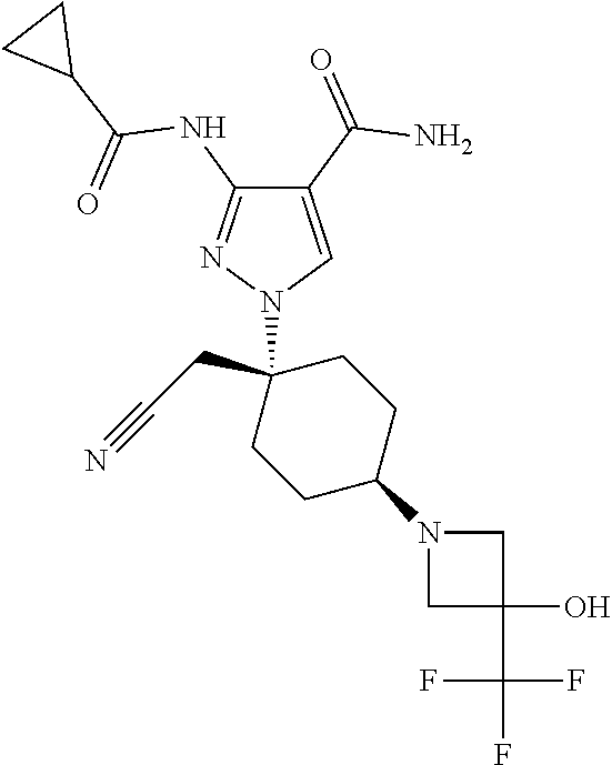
C1(C(=O)N)=CN(C2(CC#N)CCC(N3CC(O)(C(F)(F)F)C3)CC2)N=C1NC(C1CC1)=O
